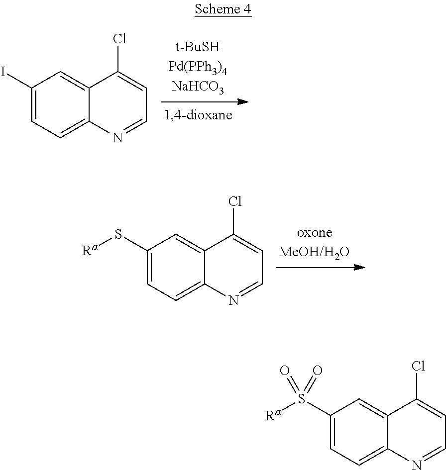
C1(I)=CC=C2C(=C1)C(Cl)=CC=N2.C1(S[Ra])=CC=C2C(=C1)C(Cl)=CC=N2.C1(S([Ra])(=O)=O)=CC=C2C(=C1)C(Cl)=CC=N2
